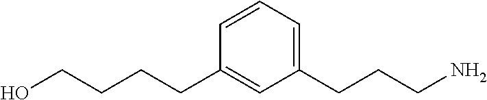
C1=CC=C(CCCN)C=C1CCCCO
